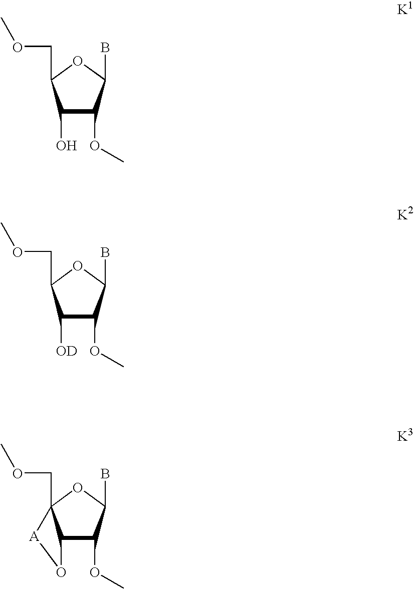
C1(O)C(OC)C(B)OC1COC.C1([OD])C(OC)C(B)OC1COC.C12C(OC)C(B)OC1(COC)[A]O2
